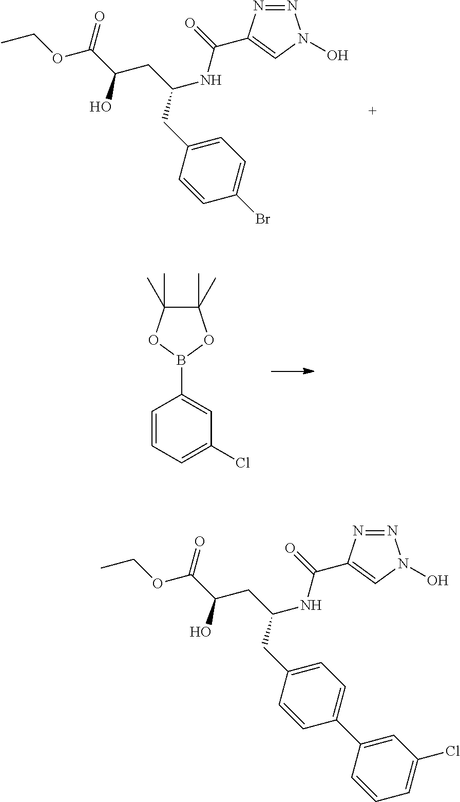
CCOC(C(CC(NC(=O)C1=CN(O)N=N1)CC1=CC=C(Br)C=C1)O)=O.C1=CC=C(Cl)C=C1B1OC(C)(C)C(C)(C)O1.CCOC(C(CC(NC(=O)C1=CN(O)N=N1)CC1=CC=C(C2=CC(Cl)=CC=C2)C=C1)O)=O
